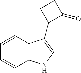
C1=CC2=C(C=C1)NC=C2C1C(=O)CC1
